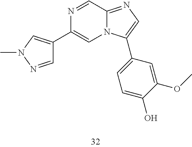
C1(C2=CN(C)N=C2)=CN2C(=NC=C2C2=CC=C(O)C(OC)=C2)C=N1
